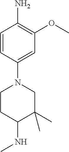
C1=CC(N2CCC(NC)C(C)(C)C2)=CC(OC)=C1N
